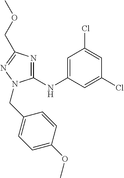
C1(NC2=CC(Cl)=CC(Cl)=C2)=NC(COC)=NN1CC1=CC=C(OC)C=C1
